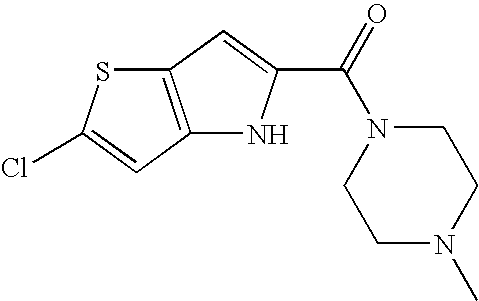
C12=C(C=C(Cl)S1)NC(C(=O)N1CCN(C)CC1)=C2
